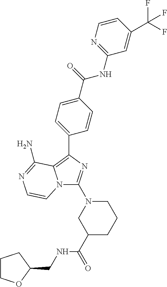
N12C(N3CC(C(=O)NCC4CCCO4)CCC3)=NC(C3=CC=C(C(=O)NC4=NC=CC(C(F)(F)F)=C4)C=C3)=C1C(N)=NC=C2
